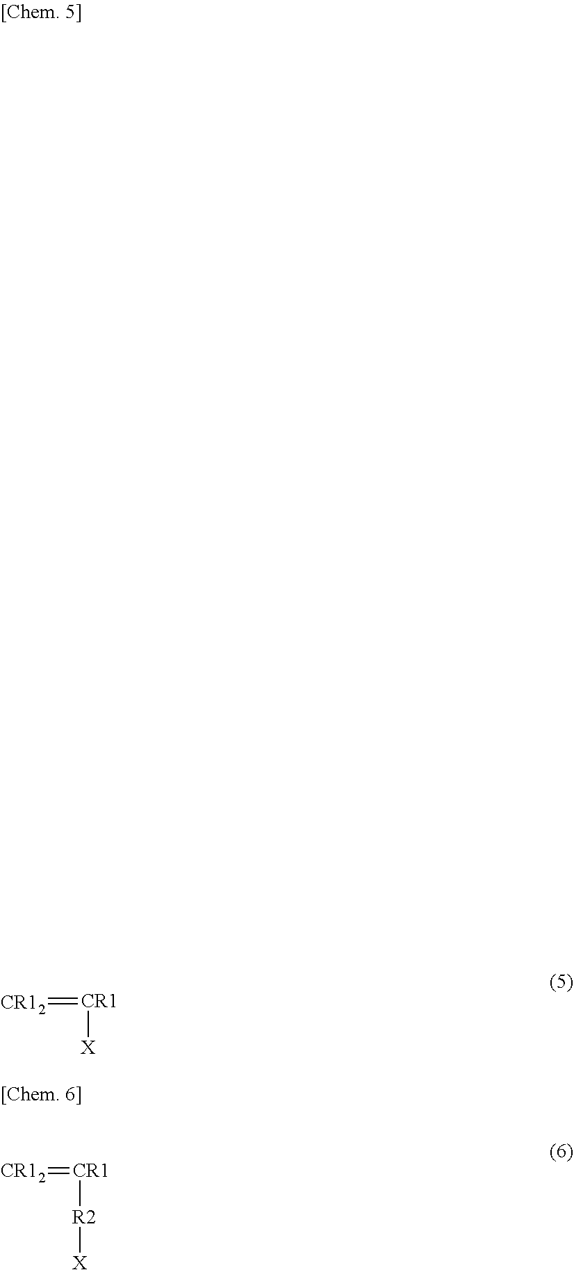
[CR1]([X])=[CR12].[CR12]=[CR1][R2][X]
